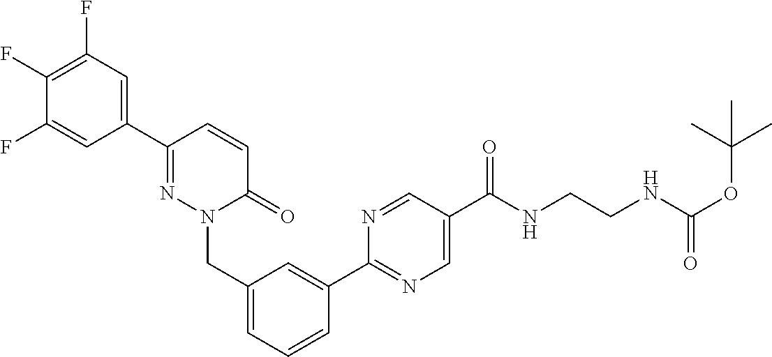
C1=C(C2=NC=C(C(NCCNC(OC(C)(C)C)=O)=O)C=N2)C=CC=C1CN1N=C(C2=CC(F)=C(F)C(F)=C2)C=CC1=O
